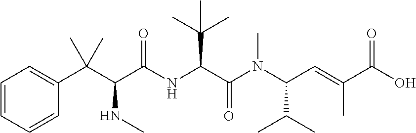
C1=CC=CC(C(C(C(NC(C(N(C(C=C(C(O)=O)C)C(C)C)C)=O)C(C)(C)C)=O)NC)(C)C)=C1
